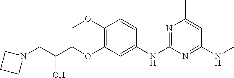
C1=CC(OC)=C(OCC(CN2CCC2)O)C=C1NC1=NC(C)=CC(NC)=N1
